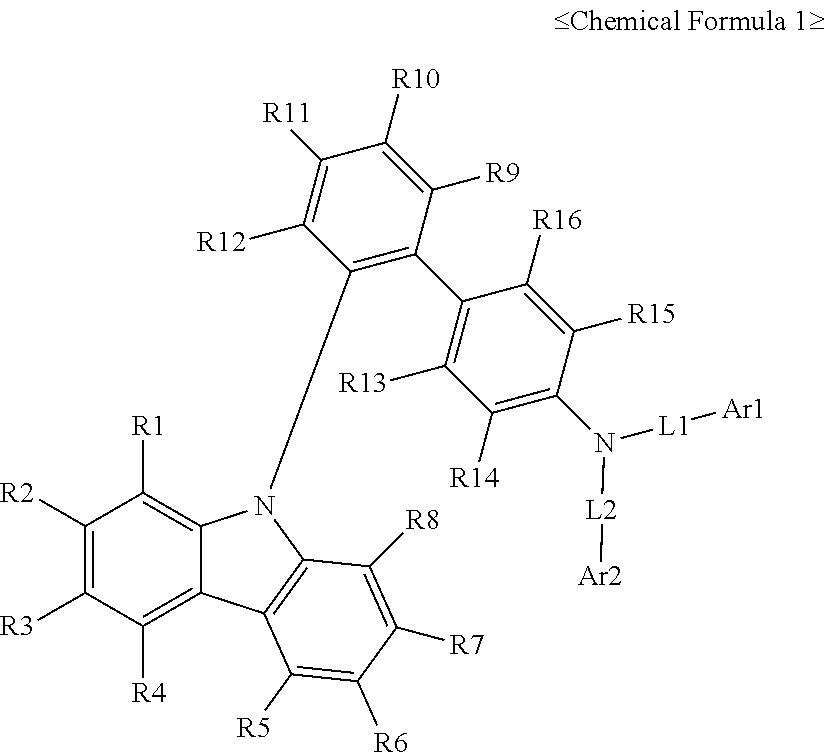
C1([R2])=C([R3])C([R4])=C2C(=C1[R1])N(C1=C(C3=C([R13])C([R14])=C(N([L2][Ar2])[L1][Ar1])C([R15])=C3[R16])C([R9])=C([R10])C([R11])=C1[R12])C1=C2C([R5])=C([R6])C([R7])=C1[R8]
